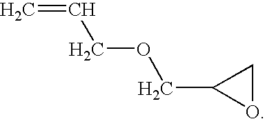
C=CCOCC1OC1
